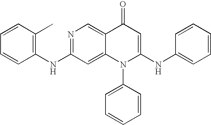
C1(NC2=C(C)C=CC=C2)=NC=C2C(=C1)N(C1=CC=CC=C1)C(NC1=CC=CC=C1)=CC2=O
